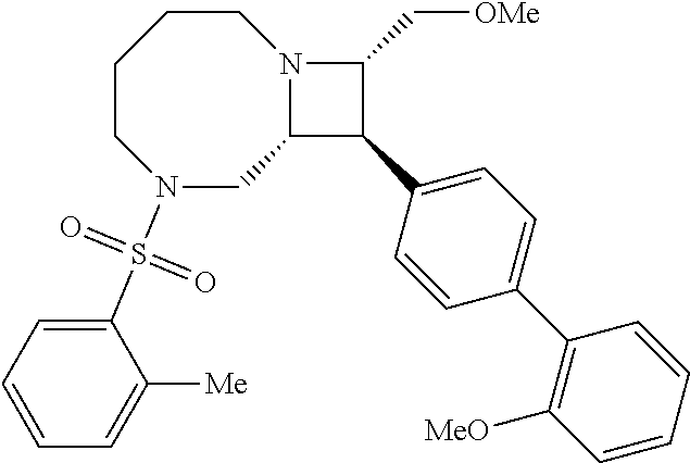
N1(S(C2=CC=CC=C2[Me])(=O)=O)CC2N(CCCC1)C(C[OMe])C2C1=CC=C(C2=C([MeO])C=CC=C2)C=C1
